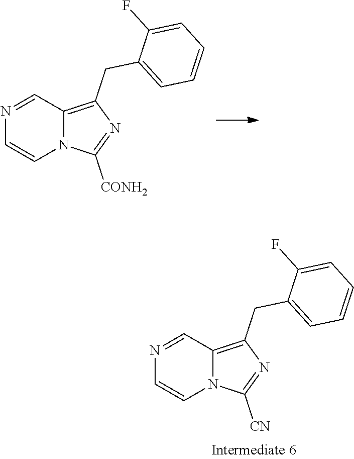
N1=CC2=C(CC3=CC=CC=C3F)N=C([CN])N2C=C1.N1=CC2=C(CC3=CC=CC=C3F)N=C([CONH2])N2C=C1
